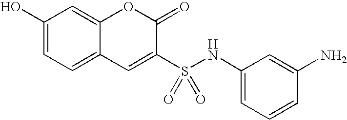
C1(O)=CC=C2C(=C1)OC(=O)C(S(NC1=CC=CC(N)=C1)(=O)=O)=C2
